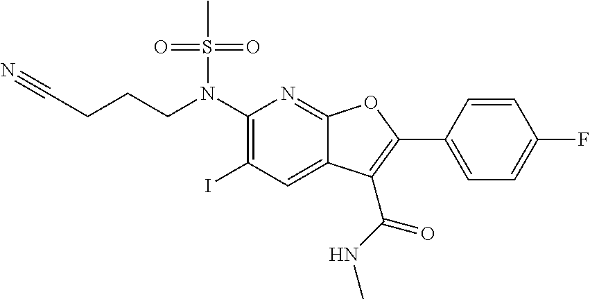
C1(N(CCCC#N)S(C)(=O)=O)=C(I)C=C2C(=N1)OC(C1=CC=C(F)C=C1)=C2C(NC)=O
